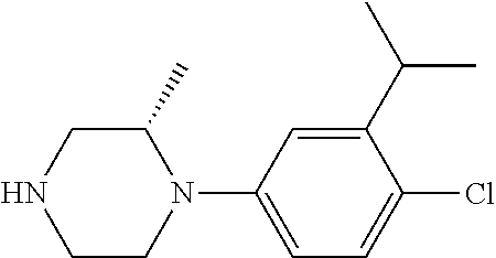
C1C(C)N(C2=CC=C(Cl)C(C(C)C)=C2)CCN1
